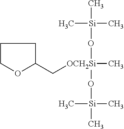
C1COC(C[OCH2Si](C)(O[Si](C)(C)C)O[Si](C)(C)C)C1
